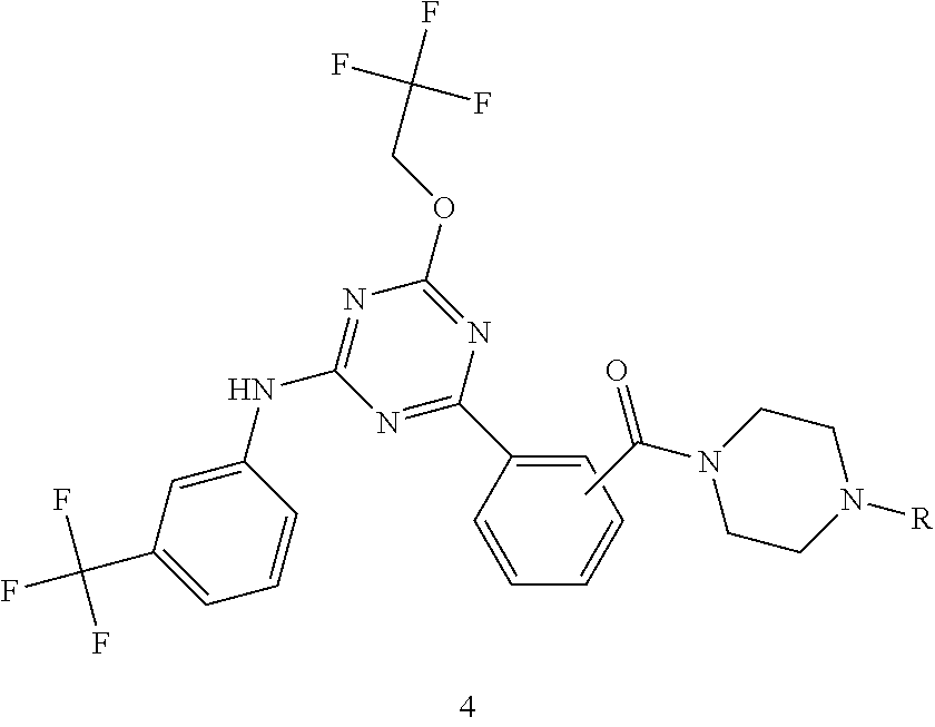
C1(NC2=NC(OCC(F)(F)F)=NC(C3=CC=CC=C3)=N2)=CC(C(F)(F)F)=CC=C1.CC(N1CCN([R])CC1)=O
